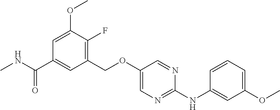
C1(COC2=CN=C(NC3=CC(OC)=CC=C3)N=C2)=C(F)C(OC)=CC(C(NC)=O)=C1
